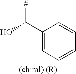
C1(C(O)[#])=CC=CC=C1
